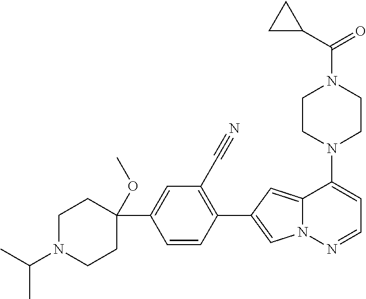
N1(C2=CC=NN3C2=CC(C2=C(C#N)C=C(C4(OC)CCN(C(C)C)CC4)C=C2)=C3)CCN(C(=O)C2CC2)CC1
